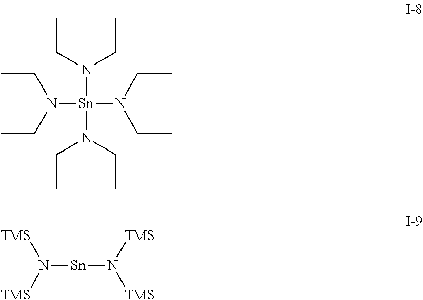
N([Sn](N(CC)CC)(N(CC)CC)N(CC)CC)(CC)CC.N([Sn]N([TMS])[TMS])([TMS])[TMS]
